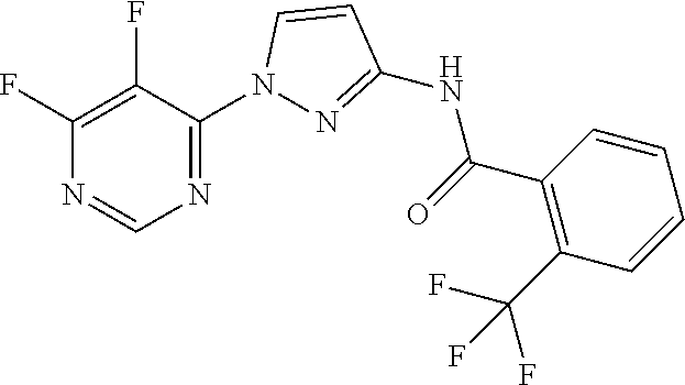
C1(N2N=C(NC(C3=C(C(F)(F)F)C=CC=C3)=O)C=C2)=NC=NC(F)=C1F
